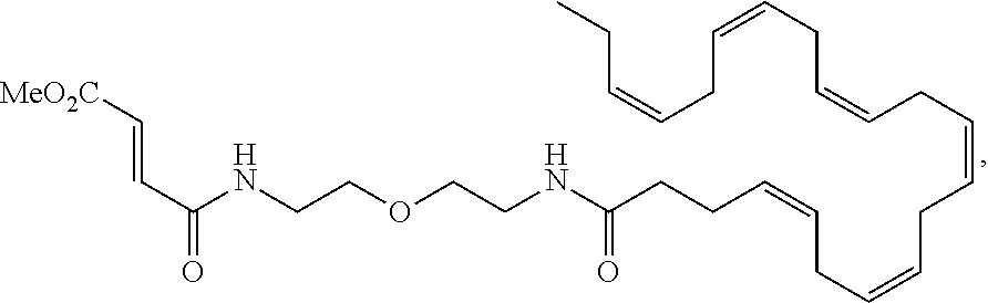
[MeO2C]C=CC(=O)NCCOCCNC(CCC=CCC=CCC=CCC=CCC=CCC=CCC)=O
